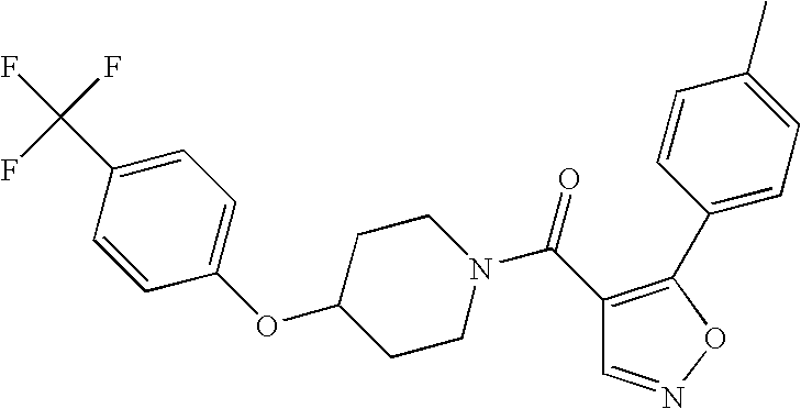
C1(C(N2CCC(OC3=CC=C(C(F)(F)F)C=C3)CC2)=O)=C(C2=CC=C(C)C=C2)ON=C1
